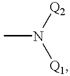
CN([Q2])[Q1]
